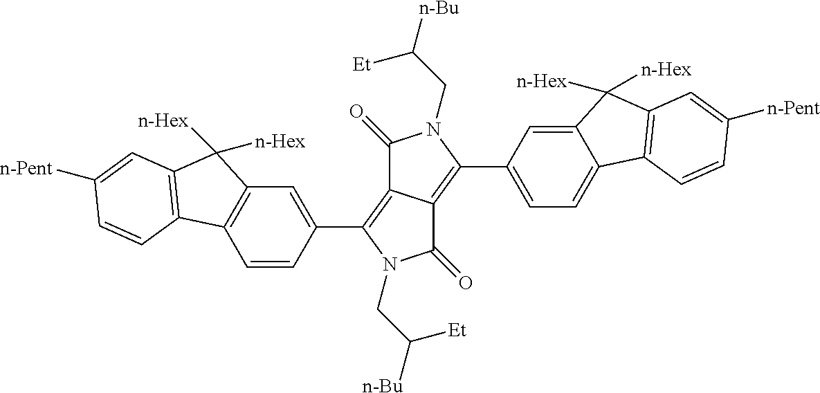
C1(=O)C2=C(C3=CC4=C(C=C3)C3=C(C4([n-Hex])[n-Hex])C=C([n-Pent])C=C3)N(CC([n-Bu])[Et])C(=O)C2=C(C2=CC=C3C(=C2)C([n-Hex])([n-Hex])C2=C3C=CC([n-Pent])=C2)N1CC([n-Bu])[Et]
